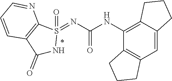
C12=C(C=C3C(=C1NC(=O)N=S1(=O)C4=C(C(=O)N1)C=CC=N4)CCC3)CCC2
